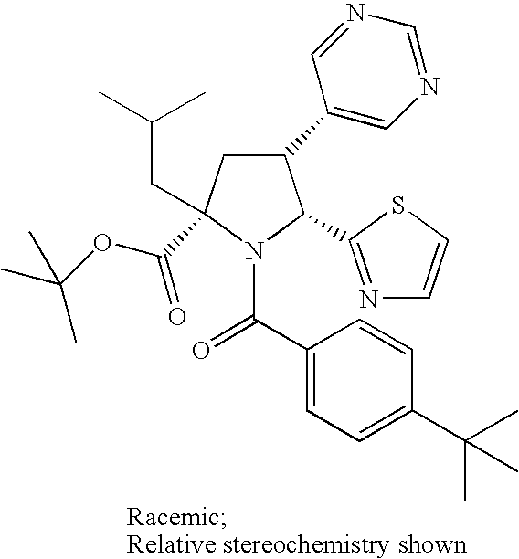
C1(C2=CN=CN=C2)CC(C(OC(C)(C)C)=O)(CC(C)C)N(C(C2=CC=C(C(C)(C)C)C=C2)=O)C1C1=NC=CS1
